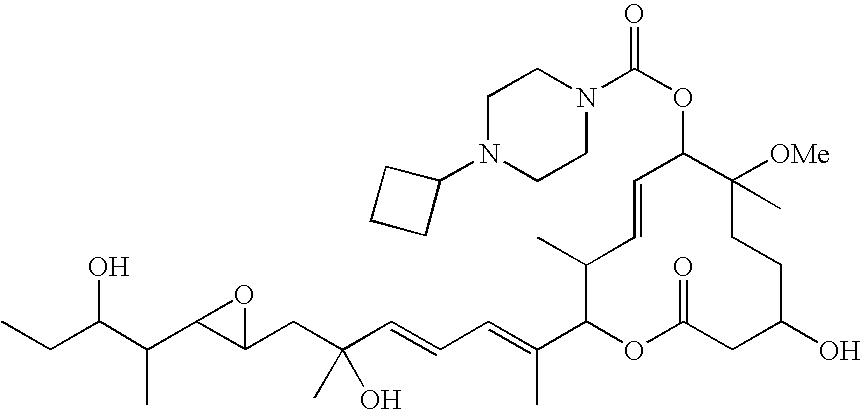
CCC(C(C1C(CC(C=CC=C(C2OC(=O)CC(O)CCC([OMe])(C)C(OC(=O)N3CCN(C4CCC4)CC3)C=CC2C)C)(O)C)O1)C)O
